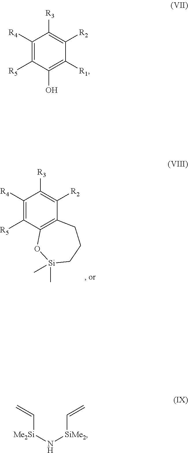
C1([R4])=C([R5])C2=C(C([R2])=C1[R3])CCC[Si](C)(C)O2.C1([R4])=C([R5])C(O)=C([R1])C([R2])=C1[R3].C([Me2Si]N[SiMe2]C=C)=C
